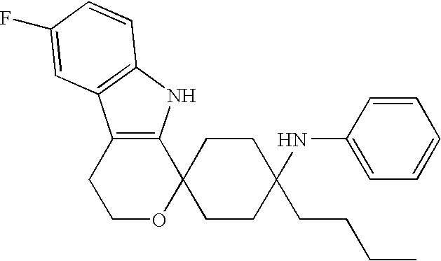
C1OC2(C3=C(C1)C1=C(N3)C=CC(F)=C1)CCC(CCCC)(NC1=CC=CC=C1)CC2
